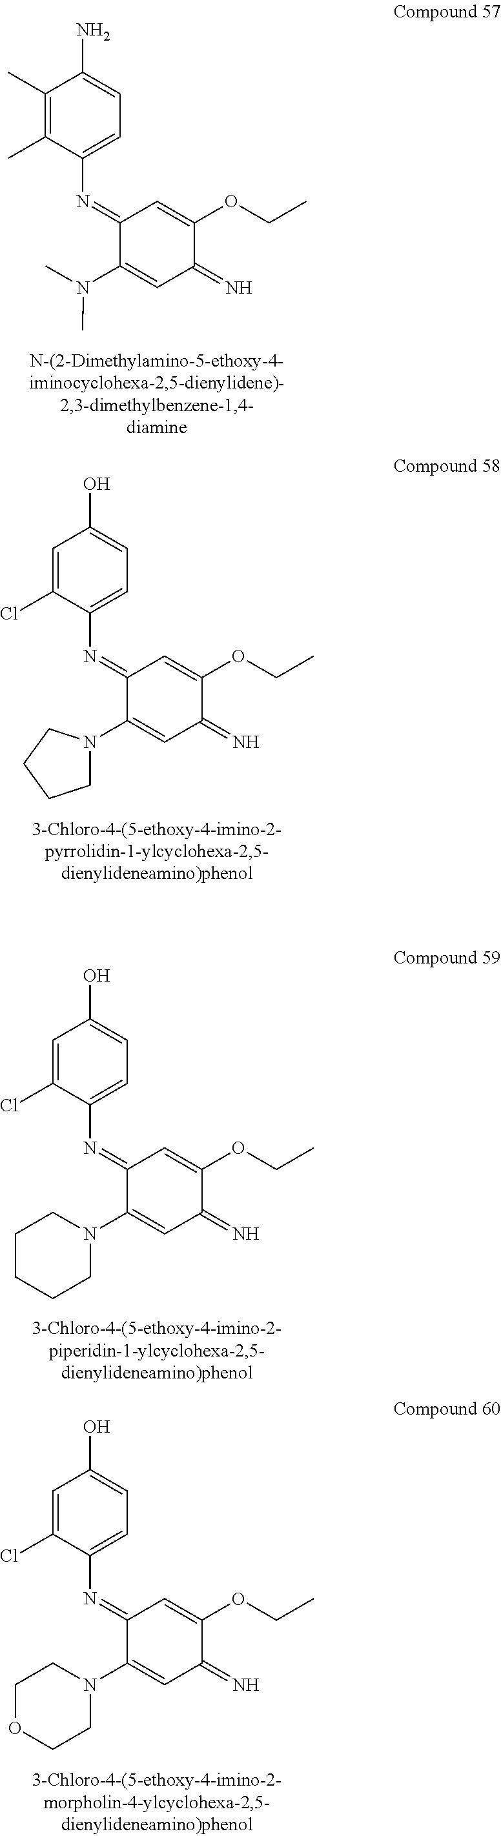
C1(C)=C(C)C(N=C2C(N(C)C)=CC(=N)C(OCC)=C2)=CC=C1N.C1=C(Cl)C(N=C2C(N3CCCC3)=CC(=N)C(OCC)=C2)=CC=C1O.C1=C(Cl)C(N=C2C(N3CCCCC3)=CC(=N)C(OCC)=C2)=CC=C1O.C1=C(Cl)C(N=C2C(N3CCOCC3)=CC(=N)C(OCC)=C2)=CC=C1O
